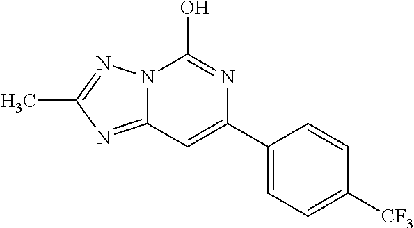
N12C(=NC(C)=N1)C=C(C1=CC=C([CF3])C=C1)N=C2O
